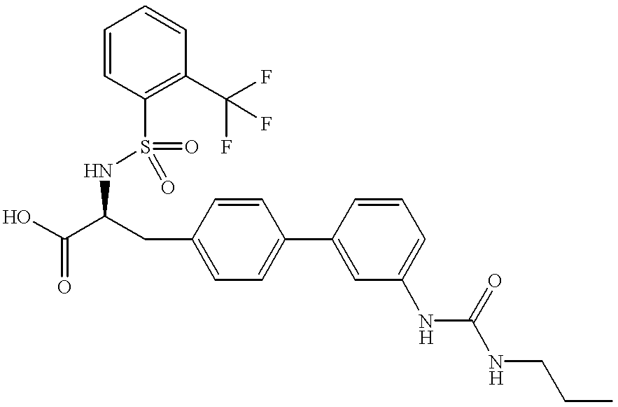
OC(C(CC1=CC=C(C2=CC(NC(NCCC)=O)=CC=C2)C=C1)NS(=O)(C1=C(C(F)(F)F)C=CC=C1)=O)=O
